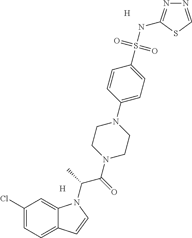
[H].[H].C1(Cl)=CC=C2C(=C1)N(C(C(N1CCN(C3=CC=C(S(NC4=NN=CS4)(=O)=O)C=C3)CC1)=O)C)C=C2
